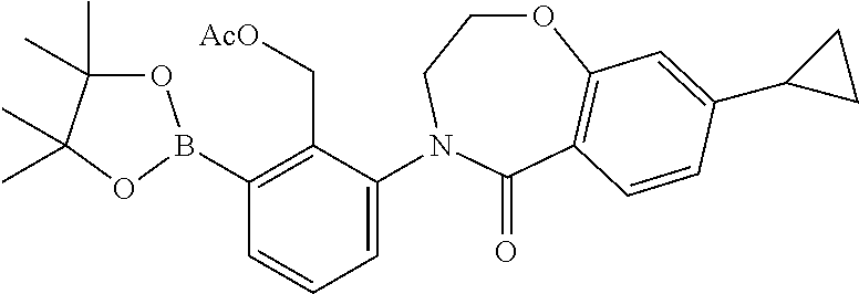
C1(B2OC(C)(C)C(C)(C)O2)=C(C[AcO])C(N2CCOC3=C(C2=O)C=CC(C2CC2)=C3)=CC=C1
